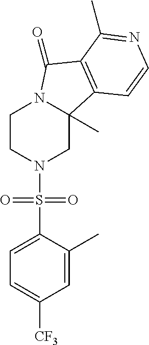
C1CN(S(C2=CC=C([CF3])C=C2C)(=O)=O)CC2(C)N1C(=O)C1=C2C=CN=C1C
